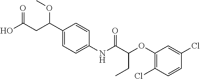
C1(C(CC(O)=O)OC)=CC=C(NC(C(OC2=C(Cl)C=CC(Cl)=C2)CC)=O)C=C1
